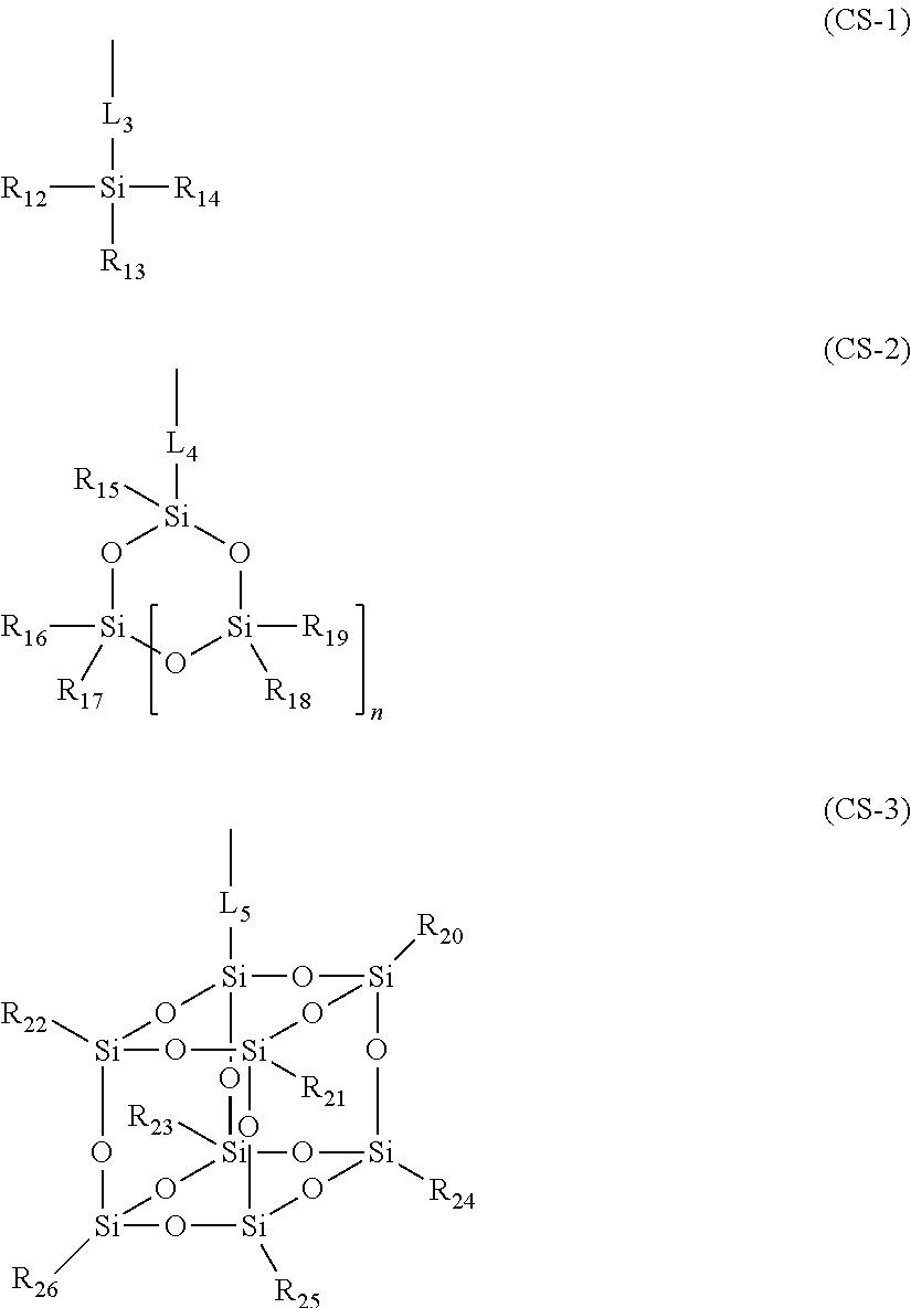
O1[Si]([R16])([R17])O[Si]([R19])([R18])O[Si]1([L4]C)[R15].[L3]([Si]([R13])([R14])[R12])C.[Si]12([R23])O[Si]3([R26])O[Si]4([R22])O[Si]5([R21])O[Si]([R25])(O3)O[Si]([R24])(O[Si]([R20])(O5)O[Si]([L5]C)(O4)O1)O2
